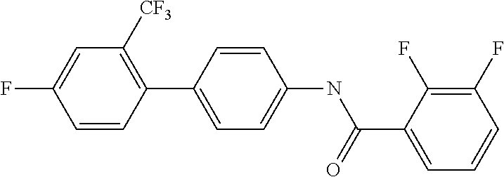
C1=CC(C2=CC=C(NC(C3=CC=CC(F)=C3F)=O)C=C2)=C([CF3])C=C1F
